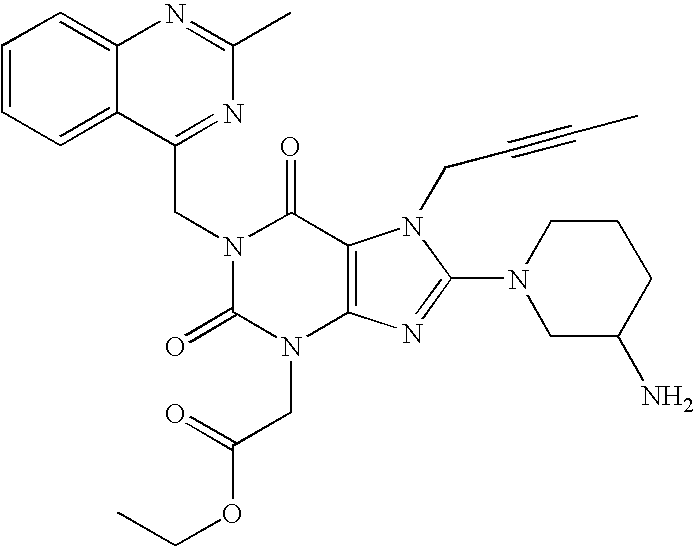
C12=CC=CC=C1C(CN1C(=O)N(CC(OCC)=O)C3=C(C1=O)N(CC#CC)C(N1CC(N)CCC1)=N3)=NC(C)=N2
